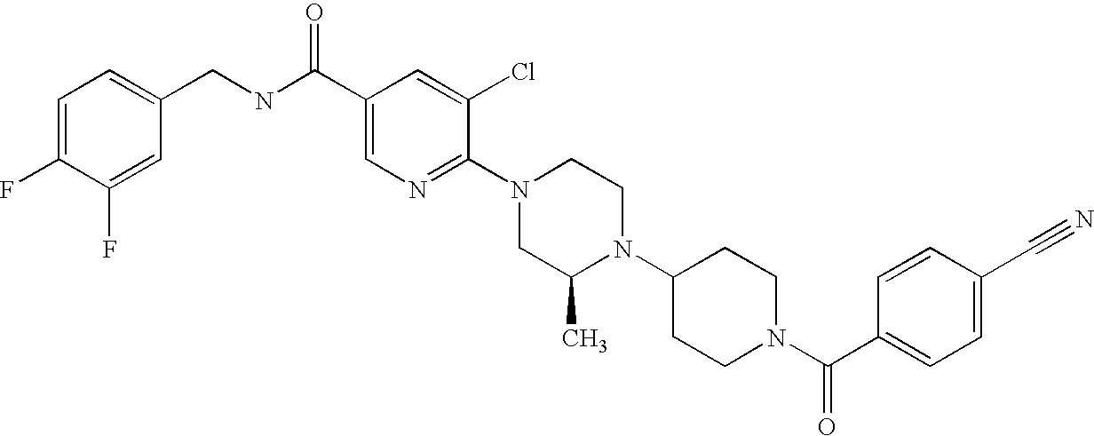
C1(C#N)=CC=C(C(N2CCC(N3C(C)CN(C4=NC=C(C(NCC5=CC=C(F)C(F)=C5)=O)C=C4Cl)CC3)CC2)=O)C=C1
